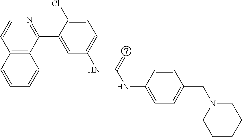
C12=C(C(C3=CC(NC(NC4=CC=C(CN5CCCCC5)C=C4)=C)=CC=C3Cl)=NC=C1)C=CC=C2
